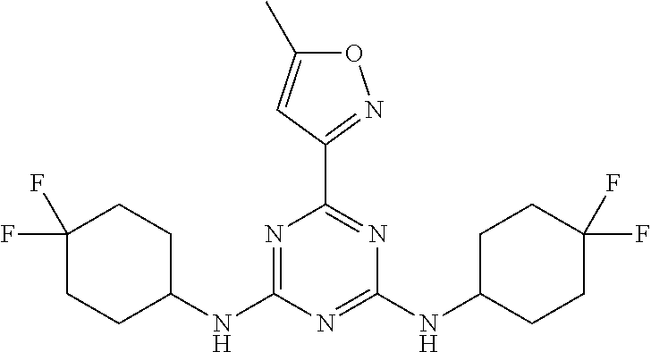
N1=C(NC2CCC(F)(F)CC2)N=C(NC2CCC(F)(F)CC2)N=C1C1=NOC(C)=C1
